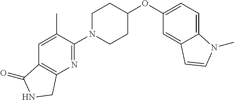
C1N(C2=NC3=C(C=C2C)C(=O)NC3)CCC(OC2=CC=C3C(=C2)C=CN3C)C1
